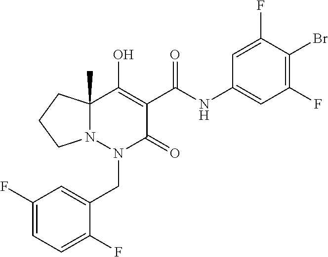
C1(F)=CC=C(F)C(CN2C(=O)C(C(=O)NC3=CC(F)=C(Br)C(F)=C3)=C(O)C3(C)N2CCC3)=C1
